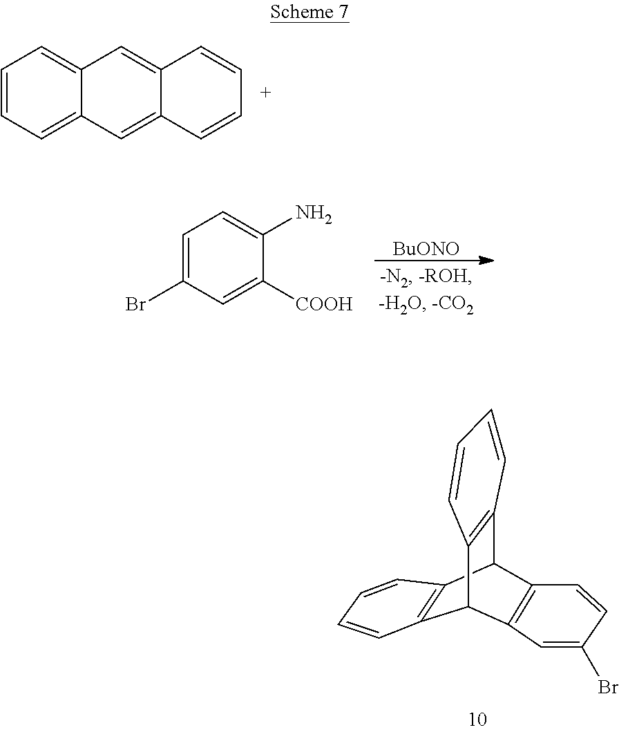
C1=CC=C2C(=C1)C=C1C(=C2)C=CC=C1.C12C3=C(C(C4=C1C=CC=C4)C1=C2C=C(Br)C=C1)C=CC=C3.C1=C(Br)C=C([COOH])C(N)=C1.[BuONO]
